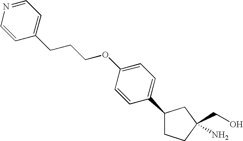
C1(C2=CC=C(OCCCC3=CC=NC=C3)C=C2)CCC(CO)(N)C1
